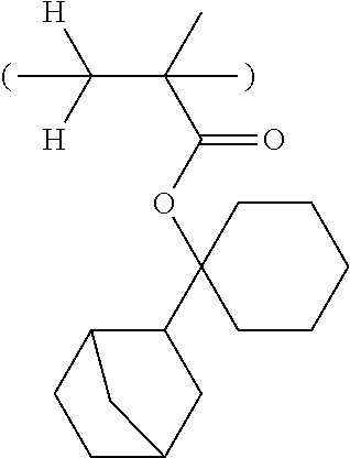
C(C(C)(C(OC1(C2CC3CCC2C3)CCCCC1)=O)C)([H])([H])C
